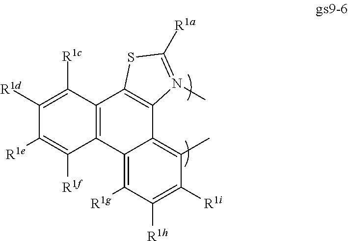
C12=C(C3=C(C4=C(C)C([R1i])=C([R1h])C([R1g])=C14)N(C)=C([R1a])S3)C([R1c])=C([R1d])C([R1e])=C2[R1f]
